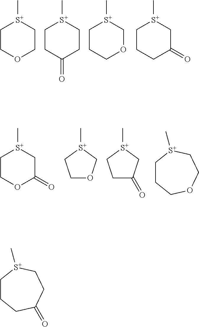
C[S+]1CCOCC1.C[S+]1CCC(=O)CC1.C[S+]1CCCOC1.C[S+]1CCCC(=O)C1.C[S+]1CCOC(=O)C1.C[S+]1CCOC1.C[S+]1CCC(=O)C1.C1CCOCC[S+]1C.C1CCC(=O)CC[S+]1C
